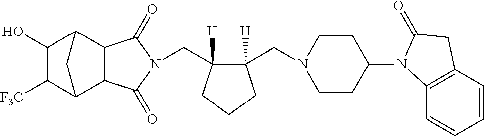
C(C1([H])C(CN2CCC(N3C4=C(C=CC=C4)CC3=O)CC2)([H])CCC1)N1C(=O)C2C3C([F3C])C(O)C(C2C1=O)C3
